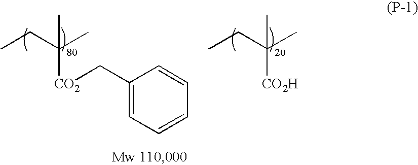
C1(C[CO2]C(C)(CC)C)=CC=CC=C1.[CO2H]C(C)(CC)C
